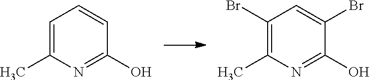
C1=C(C)N=C(O)C=C1.C1(Br)=C(C)N=C(O)C(Br)=C1
